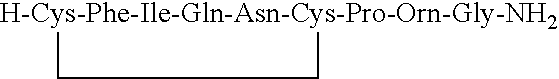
[H-Cys-Phe-Ile-Gln-Asn-Cys-Pro-Orn-Gly-NH2]1CC1
